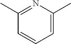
C1=CC=C(C)N=C1C
